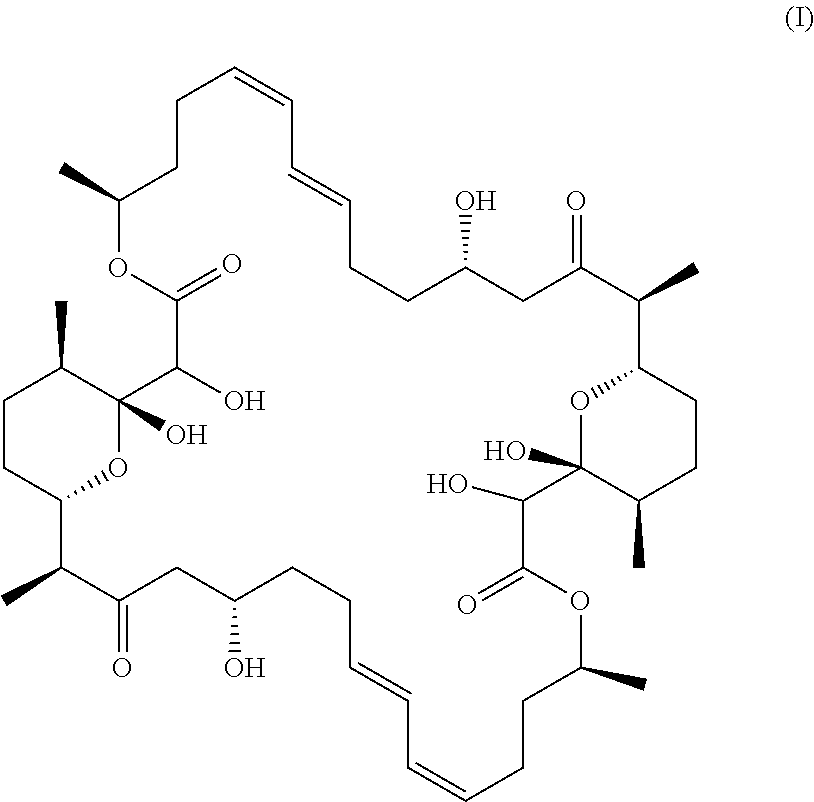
C1CC(C)OC(=O)C(O)C2(O)C(C)CCC(O2)C(C)C(=O)CC(O)CCC=CC=CCCC(C)OC(=O)C(O)C2(O)OC(C(C)C(=O)CC(O)CCC=CC=C1)CCC2C
